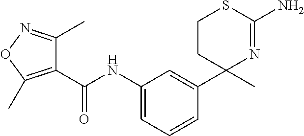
C1CC(C)(C2=CC(NC(C3=C(C)ON=C3C)=O)=CC=C2)N=C(N)S1
